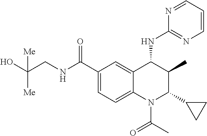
N1=CC=CN=C1NC1C(C)C(C2CC2)N(C(=O)C)C2=CC=C(C(NCC(O)([Me])[Me])=O)C=C12
